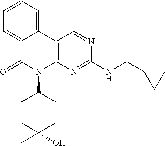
C12=CC=CC=C1C1=C(N(C3CCC(O)(C)CC3)C2=O)N=C(NCC2CC2)N=C1
